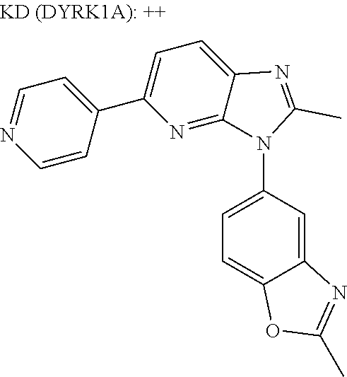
C1=C(N2C3=NC(C4=CC=NC=C4)=CC=C3N=C2C)C=C2C(=C1)OC(C)=N2
